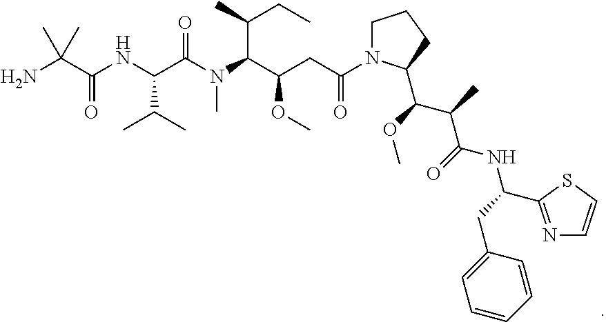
NC(C(NC(C(N(C(C(CC(=O)N1CCCC1C(C(C(NC(C1=NC=CS1)CC1=CC=CC=C1)=O)C)OC)OC)C(C)CC)C)=O)C(C)C)=O)(C)C
